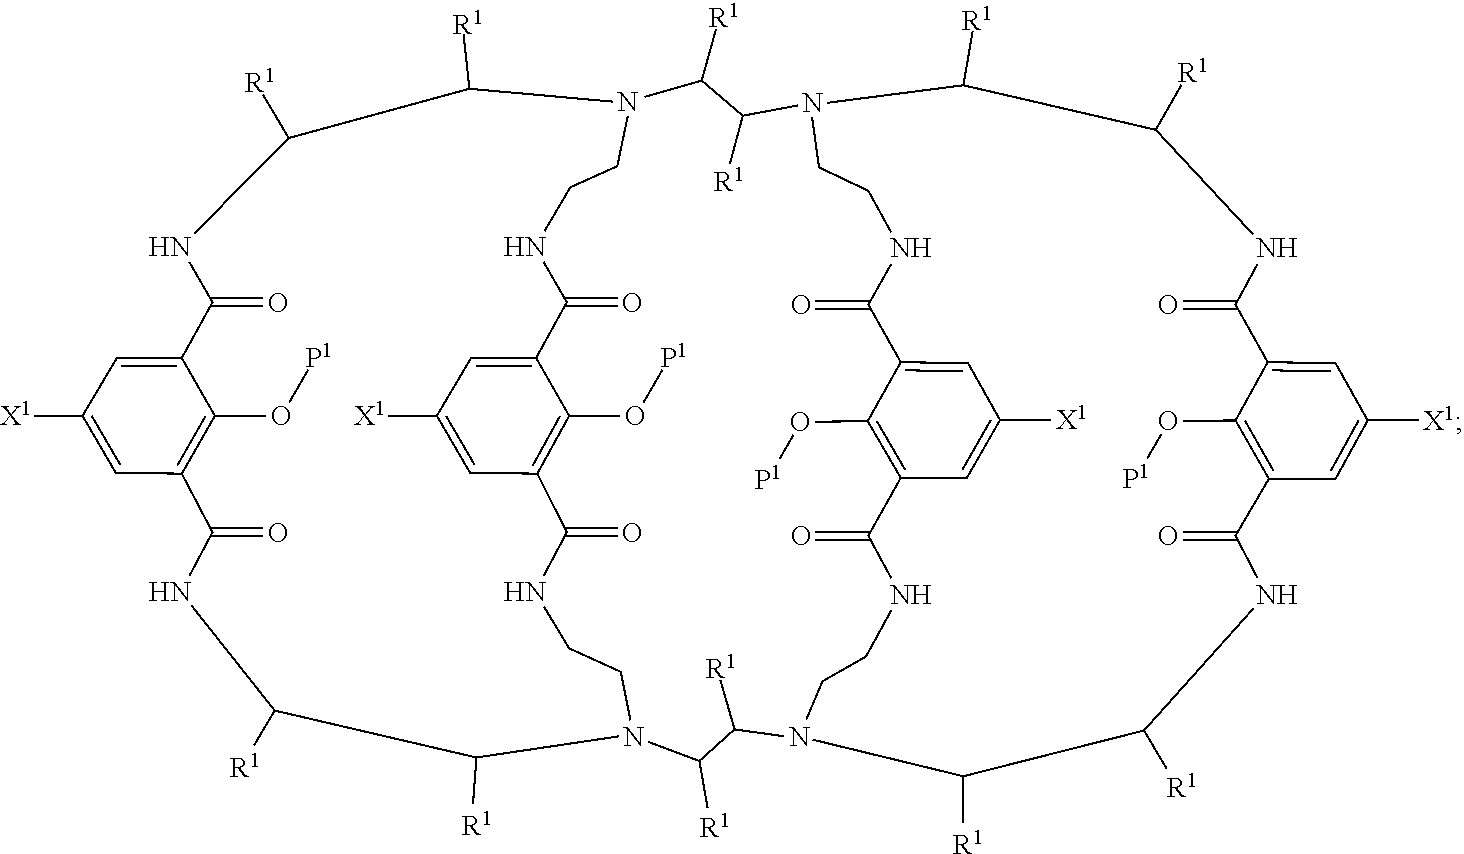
C1([R1])C([R1])N2CCNC(=O)C3=C(O[P1])C(=CC([X1])=C3)C(=O)NCCN(C([R1])C([R1])NC(=O)C3=CC([X1])=CC(=C3O[P1])C(=O)N1)C([R1])C([R1])N1CCNC(=O)C3=CC([X1])=CC(=C3O[P1])C(=O)NCCN(C([R1])C([R1])NC(=O)C3=C(O[P1])C(=CC([X1])=C3)C(=O)NC([R1])C1[R1])C([R1])C2[R1]
